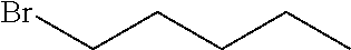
BrCCCCC
